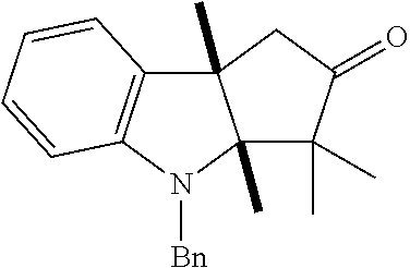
C12(C)C3=C(N([Bn])C1(C)C(C)(C)C(=O)C2)C=CC=C3
